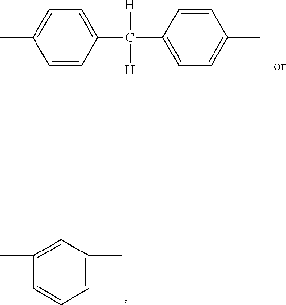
C1=CC(C(C2=CC=C(C)C=C2)([H])[H])=CC=C1C.CC1=CC(C)=CC=C1
